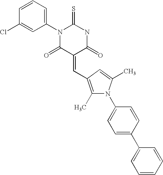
S=C1N(C2=CC=CC(Cl)=C2)C(=O)C(=CC2=C(C)N(C3=CC=C(C4=CC=CC=C4)C=C3)C(C)=C2)C(=O)N1
